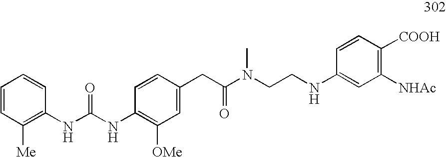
N(CCN(C(CC1=CC([OMe])=C(NC(=O)NC2=C([Me])C=CC=C2)C=C1)=O)C)C1=CC([NHAc])=C([COOH])C=C1
